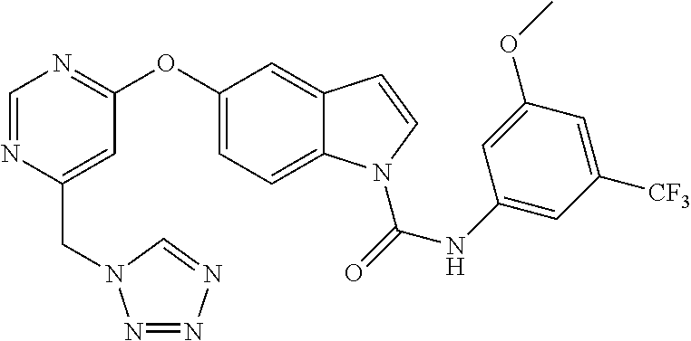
C1=NC(CN2N=NN=C2)=CC(OC2=CC=C3C(=C2)C=CN3C(NC2=CC([CF3])=CC(OC)=C2)=O)=N1
